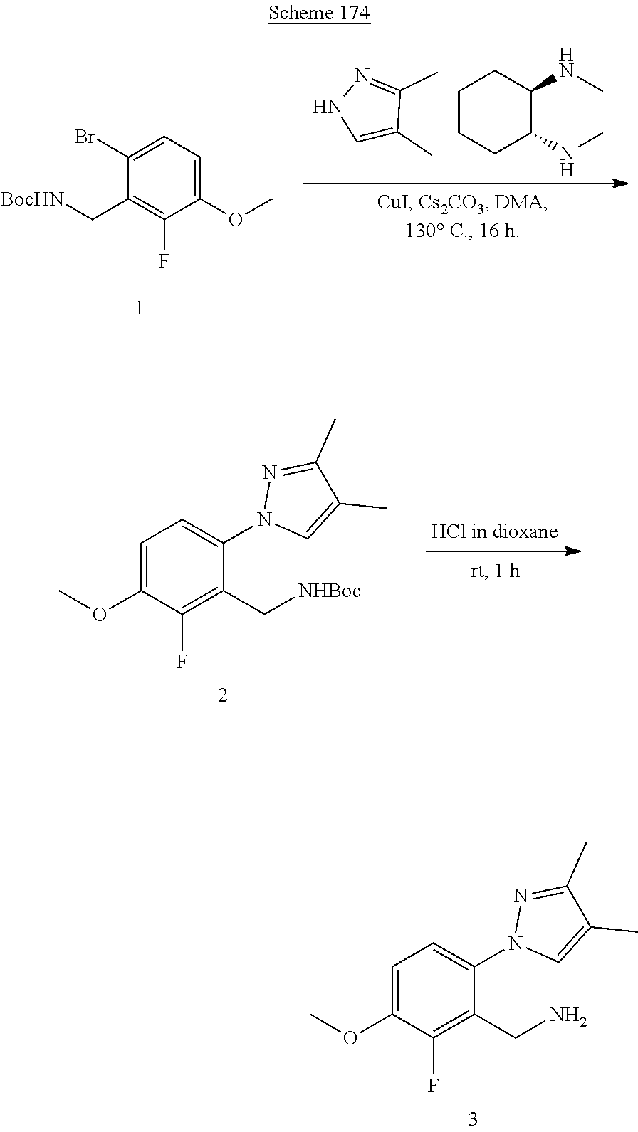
C1=C(OC)C(F)=C(CN)C(N2C=C(C)C(C)=N2)=C1.C1(Br)=CC=C(OC)C(F)=C1C[BocHN].C1(C)=CNN=C1C.C1CCC(NC)C(NC)C1.C1=C(OC)C(F)=C(C[NHBoc])C(N2C=C(C)C(C)=N2)=C1
